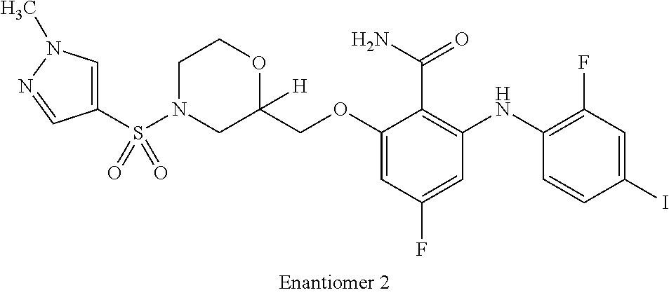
C(OC1=CC(F)=CC(NC2=C(F)C=C(I)C=C2)=C1C(N)=O)C1([H])OCCN(S(C2=CN(C)N=C2)(=O)=O)C1
